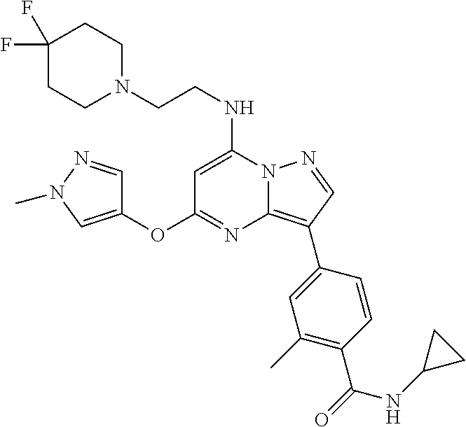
N12C(=C(C3=CC(C)=C(C(=O)NC4CC4)C=C3)C=N1)N=C(OC1=CN(C)N=C1)C=C2NCCN1CCC(F)(F)CC1
